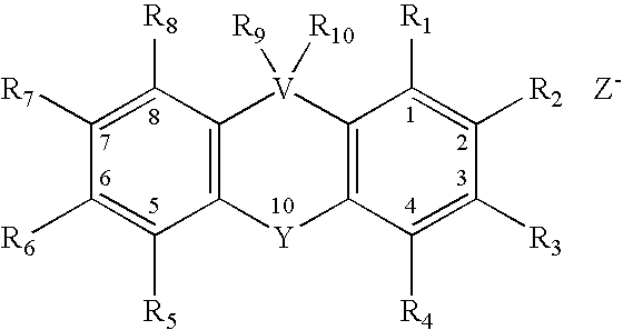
C12=C(C([R8])=C([R7])C([R6])=C1[R5])[V]([R9])([R10])C1=C([Y]2)C([R4])=C([R3])C([R2])=C1[R1].[Z-]
